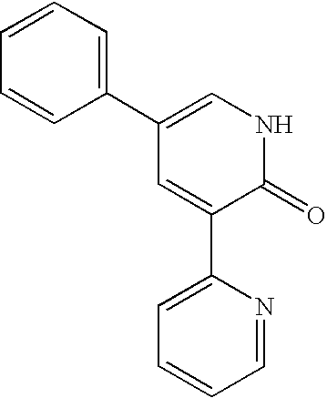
C1(C2=CNC(=O)C(C3=CC=CC=N3)=C2)=CC=CC=C1
